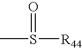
S([R44])(=O)C
